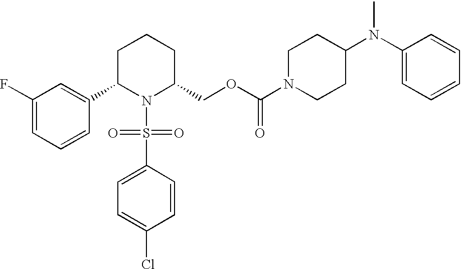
C1(F)=CC=CC(C2N(S(C3=CC=C(Cl)C=C3)(=O)=O)C(COC(N3CCC(N(C4=CC=CC=C4)C)CC3)=O)CCC2)=C1
